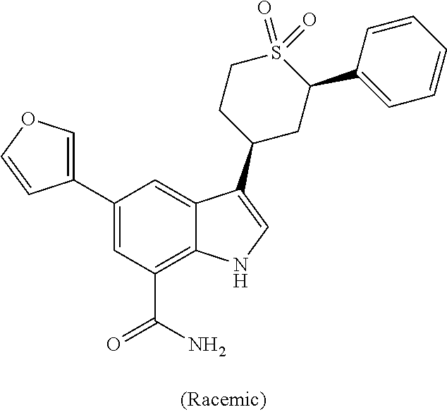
C1(C2=COC=C2)=CC(C(N)=O)=C2C(=C1)C(C1CC(C3=CC=CC=C3)S(=O)(=O)CC1)=CN2
